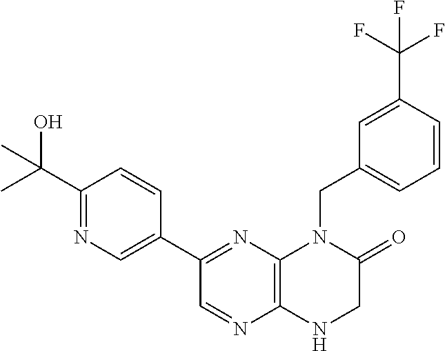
C1(C(O)(C)C)=NC=C(C2=NC3=C(N=C2)NCC(=O)N3CC2=CC=CC(C(F)(F)F)=C2)C=C1
